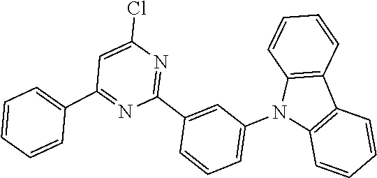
C1=CC2=C(C=C1)C1=C(N2C2=CC=CC(C3=NC(Cl)=CC(C4=CC=CC=C4)=N3)=C2)C=CC=C1
